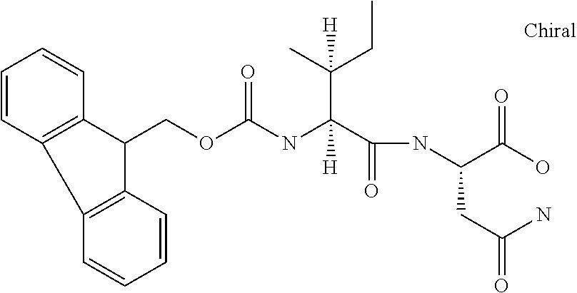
C1=CC2=C(C=C1)C(COC(NC(C(=O)NC(C(O)=O)CC(=O)N)(C(C)(CC)[H])[H])=O)C1=C2C=CC=C1
